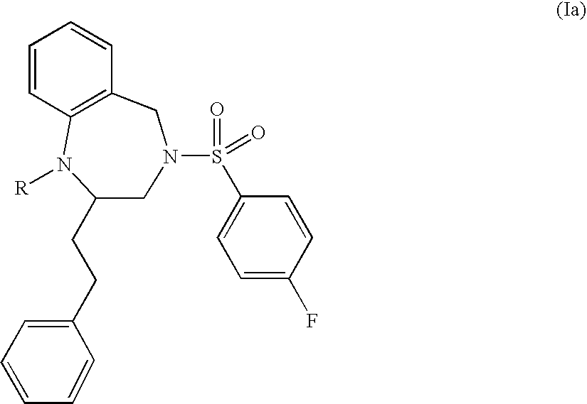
C1=CC2=C(CN(S(=O)(C3=CC=C(F)C=C3)=O)CC(CCC3=CC=CC=C3)N2[R])C=C1
